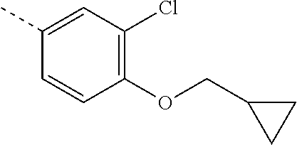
O(C1=C(Cl)C=C(C)C=C1)CC1CC1
